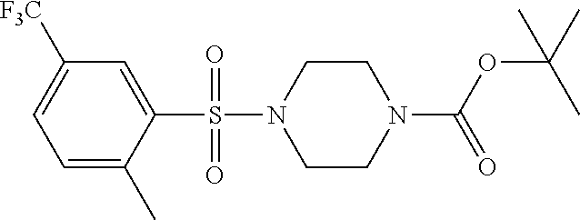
C1=C(C)C(S(=O)(=O)N2CCN(C(=O)OC(C)(C)C)CC2)=CC([F3C])=C1
